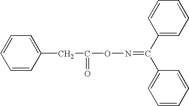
C1(CC(ON=C(C2=CC=CC=C2)C2=CC=CC=C2)=O)=CC=CC=C1
